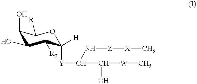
O1C([Y]C(C([W]C)O)N[Z][X]C)([H])C([R0])C(O)C(O)C1[R]
